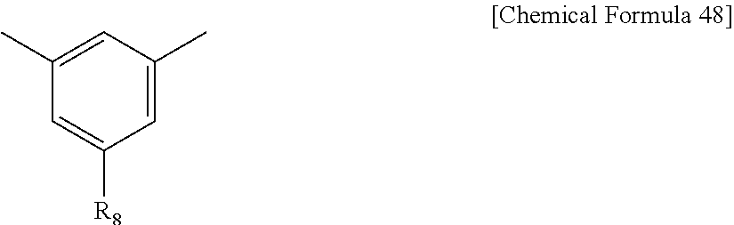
C1=C(C)C=C(C)C=C1[R8]
